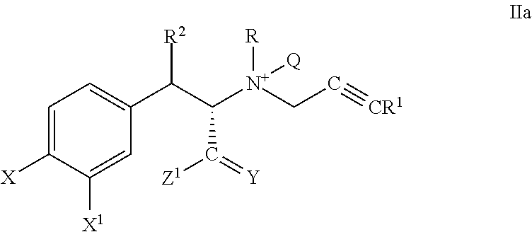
C1=C([X1])C([X])=CC=C1C(C([N+](CC#[CR1])([R])[Q])C(=[Y])[Z1])[R2]
